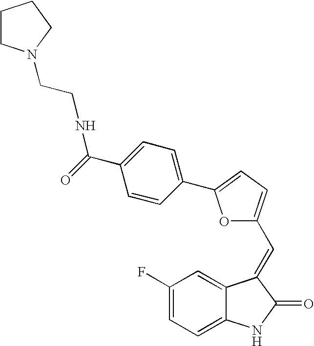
C1(F)=CC=C2C(=C1)C(=CC1=CC=C(C3=CC=C(C(=O)NCCN4CCCC4)C=C3)O1)C(=O)N2
